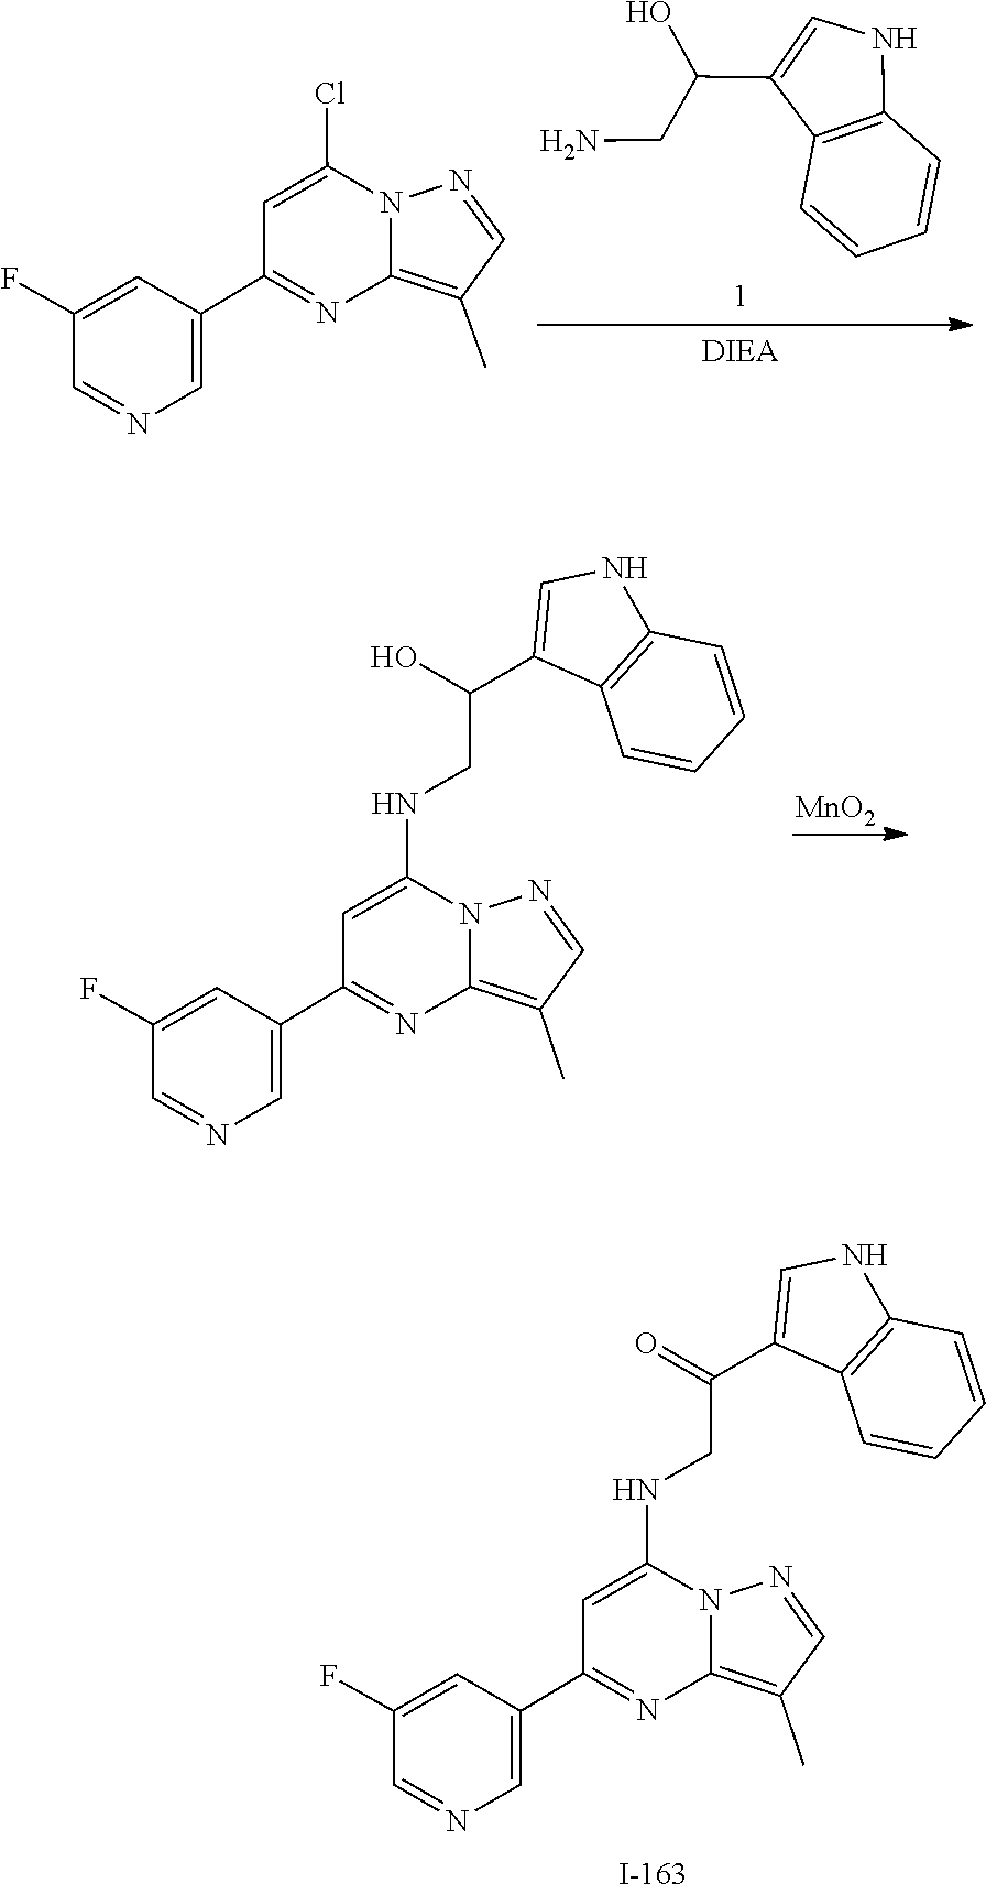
C1=NN2C(=C1C)N=C(C1=CN=CC(F)=C1)C=C2NCC(C1=CNC2=C1C=CC=C2)=O.C12=C(NC=C1C(CN)O)C=CC=C2.N1=C(C2=CN=CC(F)=C2)C=C(Cl)N2C1=C(C)C=N2.[MnO2].C1=NN2C(=C1C)N=C(C1=CN=CC(F)=C1)C=C2NCC(C1=CNC2=C1C=CC=C2)O
